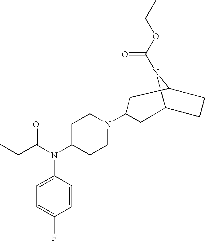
C12N(C(=O)OCC)C(CC1)CC(N1CCC(N(C(CC)=O)C3=CC=C(F)C=C3)CC1)C2
